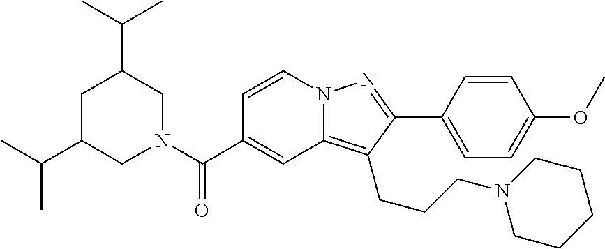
N12C(=C(CCCN3CCCCC3)C(C3=CC=C(OC)C=C3)=N1)C=C(C(N1CC(C(C)C)CC(C(C)C)C1)=O)C=C2
